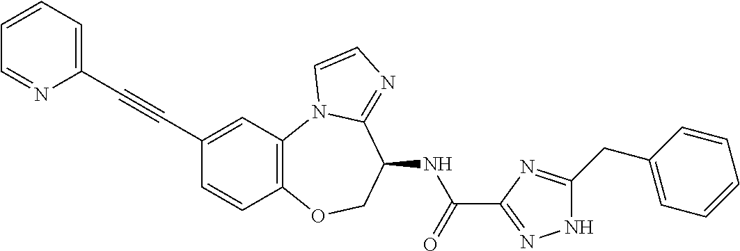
C1(C#CC2=CC=CC=N2)=CC2=C(C=C1)OCC(NC(=O)C1=NNC(CC3=CC=CC=C3)=N1)C1=NC=CN21
